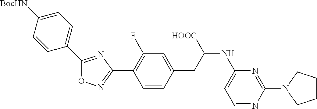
O1N=C(C2=C(F)C=C(CC(NC3=CC=NC(N4CCCC4)=N3)[HOOC])C=C2)N=C1C1=CC=C([BocHN])C=C1
